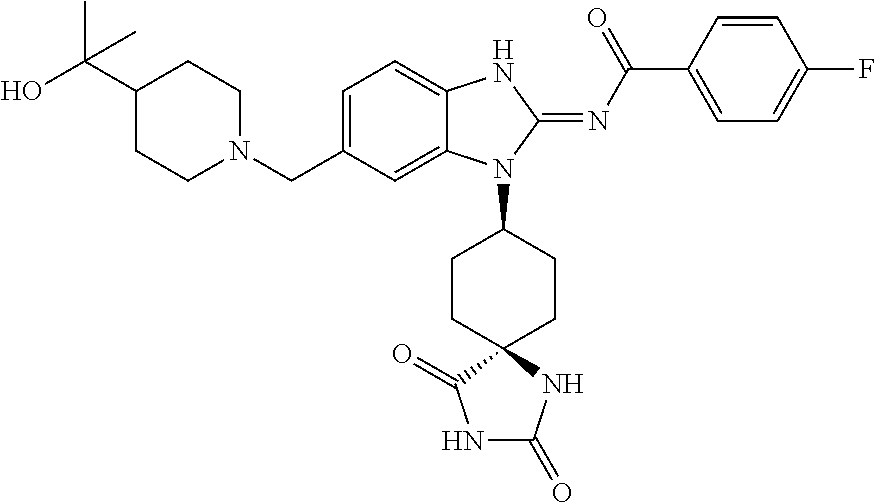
N1(CC2=CC=C3C(=C2)N(C2CCC4(CC2)C(=O)NC(=O)N4)C(=NC(C2=CC=C(F)C=C2)=O)N3)CCC(C(O)(C)C)CC1
